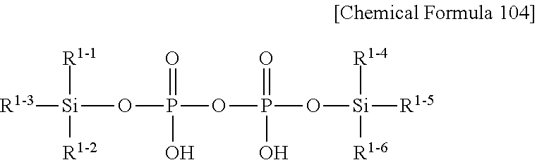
[R1-1][Si]([R1-3])([R1-2])OP(=O)(OP(=O)(O[Si]([R1-4])([R1-5])[R1-6])O)O
